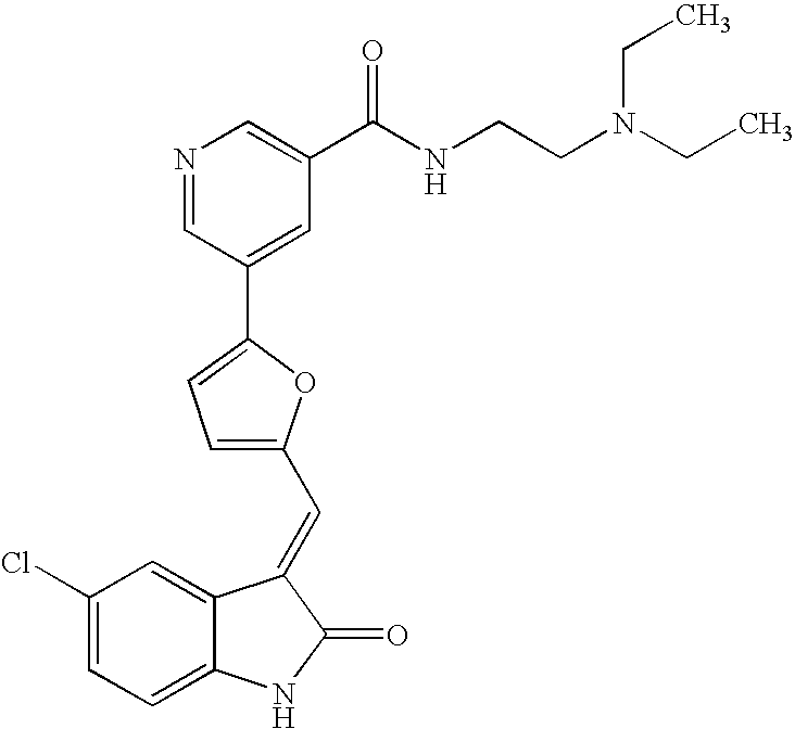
C1(Cl)=CC=C2C(=C1)C(=CC1=CC=C(C3=CC(C(NCCN(CC)CC)=O)=CN=C3)O1)C(=O)N2
